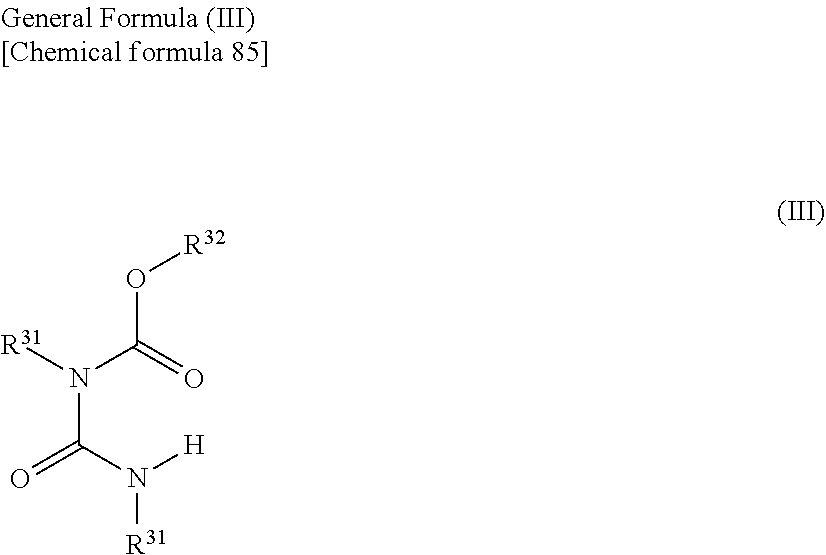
[R32]OC(N(C(=O)N([H])[R31])[R31])=O
